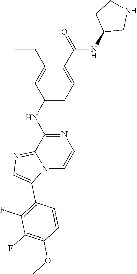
C1(NC2=NC=CN3C2=NC=C3C2=C(F)C(F)=C(OC)C=C2)=CC=C(C(=O)NC2CNCC2)C(CC)=C1
